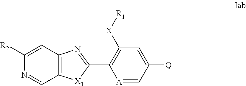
C1([R2])=CC2=C(C=N1)[X1]C(C1=C([X][R1])C=C([Q])C=[A]1)=N2
